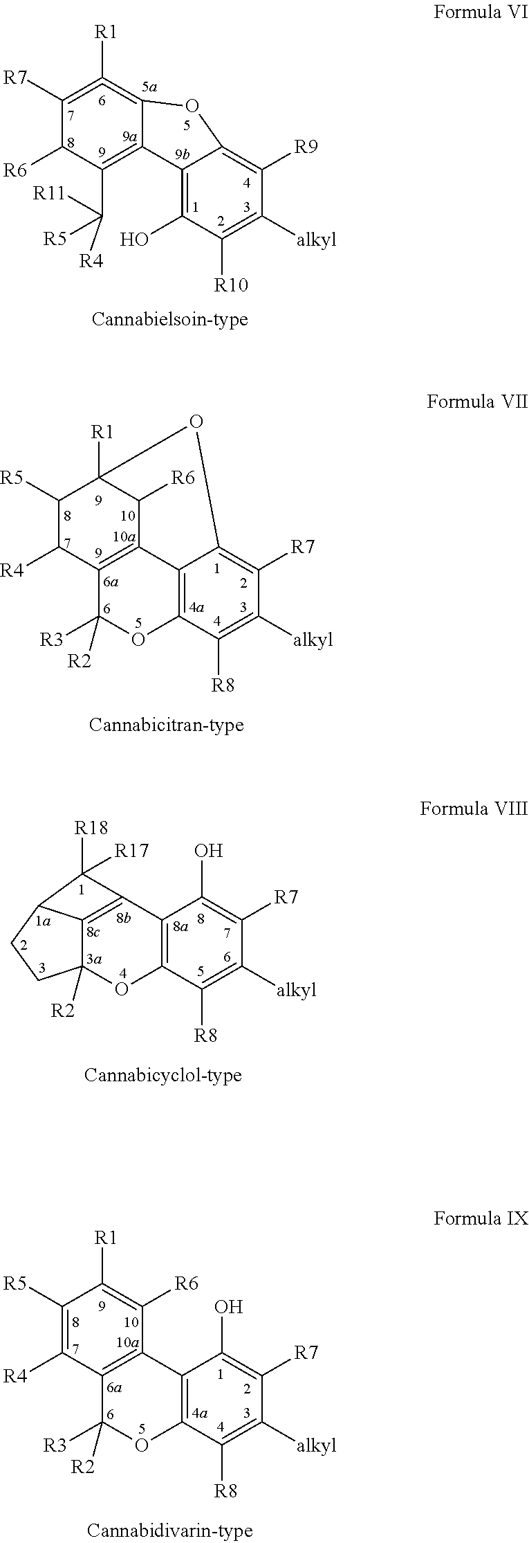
C12=C3C([R8])=C([alkyl])C([R7])=C1OC1([R1])C([R6])C2=C(C([R3])([R2])O3)C([R4])C1[R5].C12=C(C([R8])=C([alkyl])C([R7])=C1O)OC([R3])([R2])C1=C2C([R6])=C([R1])C([R5])=C1[R4].C12=C(O)C([R10])=C([alkyl])C([R9])=C1OC1=C([R1])=C([R7])C([R6])C(C([R5])([R4])[R11])=C21.C12=C(C([R8])=C([alkyl])C([R7])=C1O)OC1([R2])C3=C2C([R18])([R17])C3CC1
